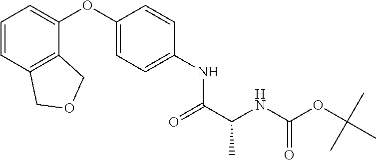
C1=CC2=C(C(OC3=CC=C(NC(C(C)NC(OC(C)(C)C)=O)=O)C=C3)=C1)COC2
